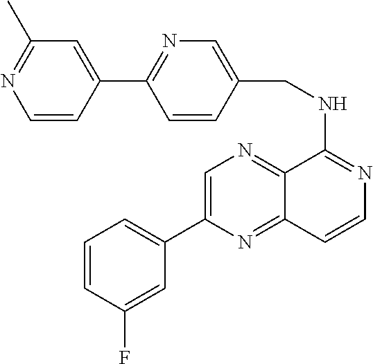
C1(C2=CN=C3C(=N2)C=CN=C3NCC2=CN=C(C3=CC(C)=NC=C3)C=C2)=CC=CC(F)=C1
